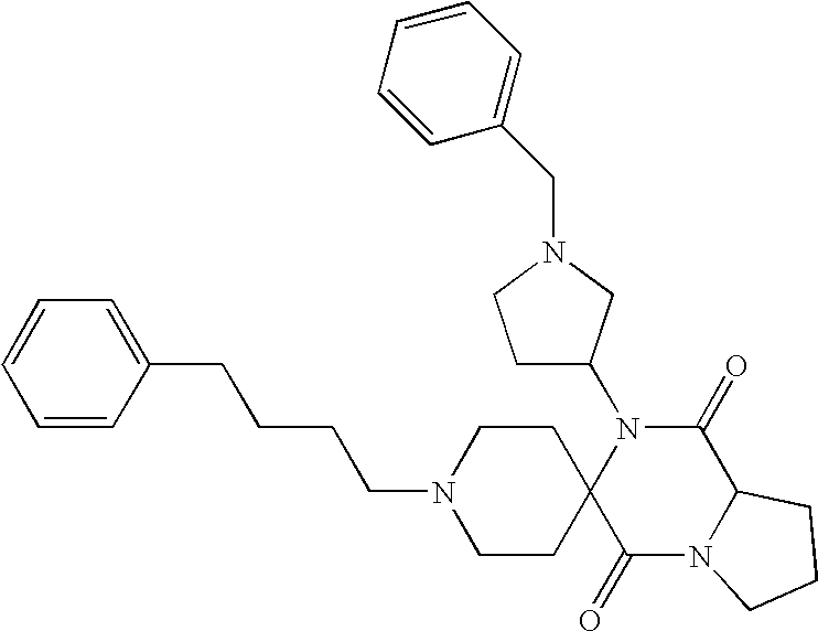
N1(C2CCN(CC3=CC=CC=C3)C2)C2(C(=O)N3C(C1=O)CCC3)CCN(CCCCC1=CC=CC=C1)CC2
